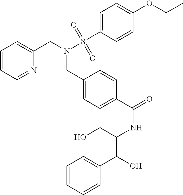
C1=CC=NC(CN(S(C2=CC=C(OCC)C=C2)(=O)=O)CC2=CC=C(C(=O)NC(C(C3=CC=CC=C3)O)CO)C=C2)=C1
